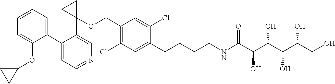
C1(C2=CC=CC=C2OC2CC2)=CC=NC=C1C1(OCC2=C(Cl)C=C(CCCC[NN]C(C(C(C(C(CO)O)O)O)O)=O)C(Cl)=C2)CC1
